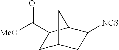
C1C2CC([NCS])C(C1C(=O)[MeO])C2
